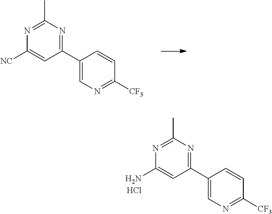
C1=C(C2=NC(C)=NC([NC])=C2)C=CC([CF3])=N1.C1=C(C2=NC(C)=NC(N)=C2)C=CC([CF3])=N1.Cl
